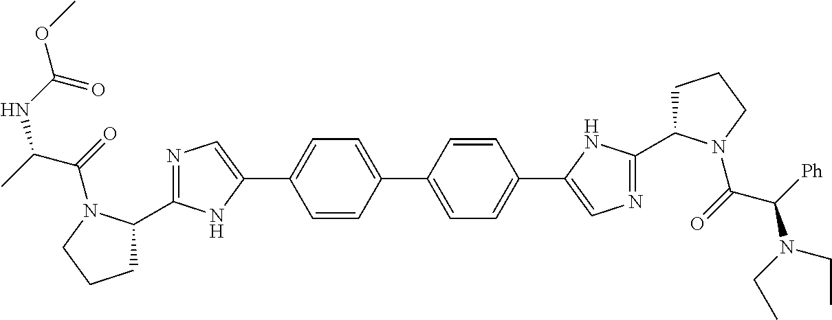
N1=C(C2CCCN2C(C(C)NC(OC)=O)=O)NC(C2=CC=C(C3=CC=C(C4=CN=C(C5CCCN5C(C([Ph])N(CC)CC)=O)N4)C=C3)C=C2)=C1
